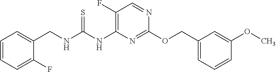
C1(F)=C(NC(NCC2=CC=CC=C2F)=S)N=C(OCC2=CC=CC(OC)=C2)N=C1
